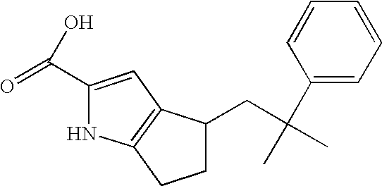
C1(C(=O)O)=CC2=C(N1)CCC2CC(C)(C)C1=CC=CC=C1
